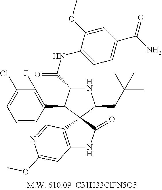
C12=C(C=NC(OC)=C1)C1(C(=O)N2)C(CC(C)(C)C)NC(C(NC2=CC=C(C(N)=O)C=C2OC)=O)C1C1=C(F)C(Cl)=CC=C1
